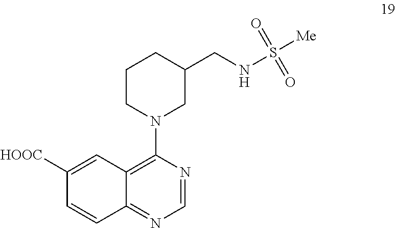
C1([HOOC])=CC2=C(N3CC(CNS([Me])(=O)=O)CCC3)N=CN=C2C=C1
